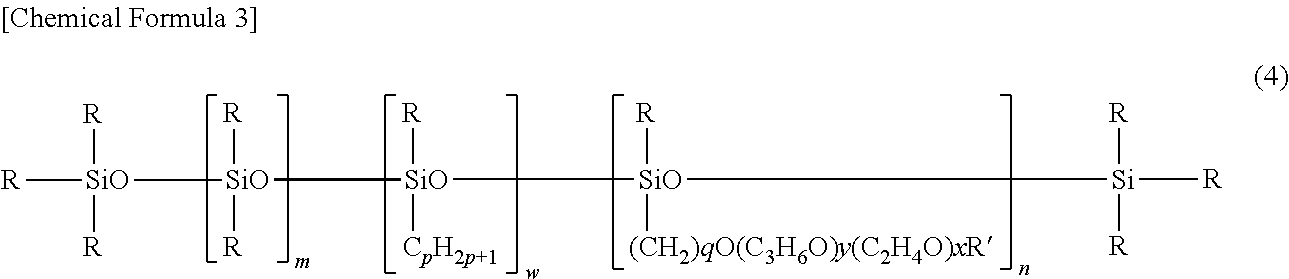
[Si]([R])([SiO]([R])([(CH2)qO(C3H6O)y(C2H4O)xR])[SiO]([R])([SiO]([R])([R])[SiO]([R])([R])[R])[CpH2p+1])([R])[R]
